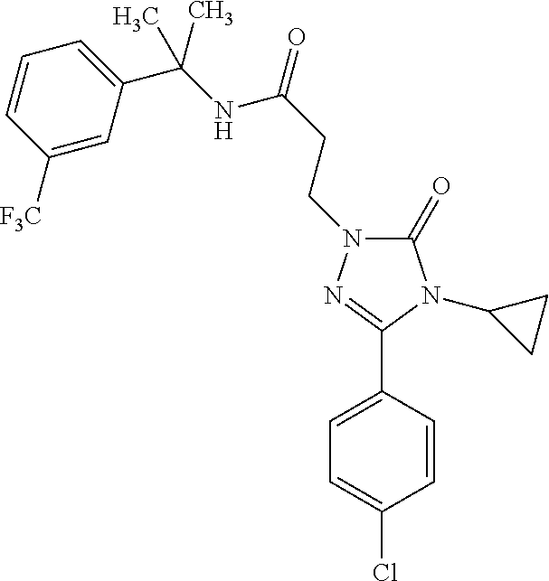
C1=C(C2=NN(CCC(NC(C3=CC=CC([F3C])=C3)(C)C)=O)C(=O)N2C2CC2)C=CC(Cl)=C1
